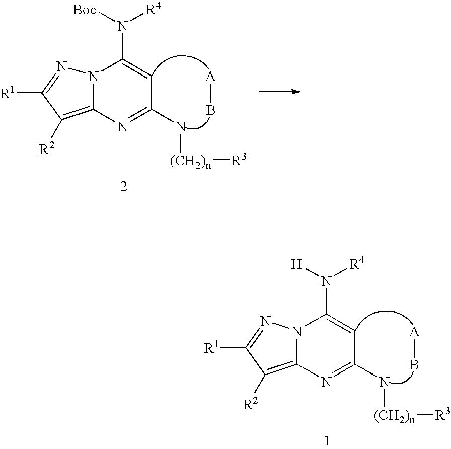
N12C(=C([R2])C([R1])=N1)N=C(N[(CH2)n][R3])C=C2N([R4])[Boc].B[A].N12C(=C([R2])C([R1])=N1)N=C(N[(CH2)n][R3])C=C2N([R4])[H].B[A]
